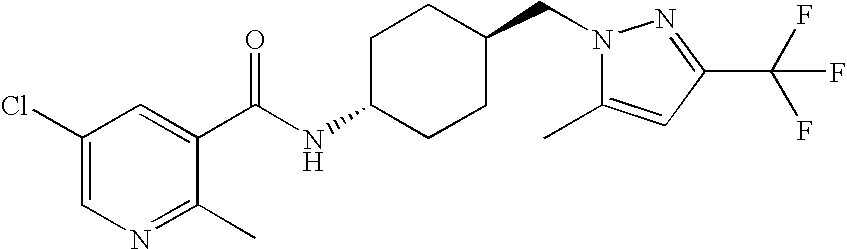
C1(Cl)=CN=C(C)C(C(NC2CCC(CN3C(C)=CC(C(F)(F)F)=N3)CC2)=O)=C1
